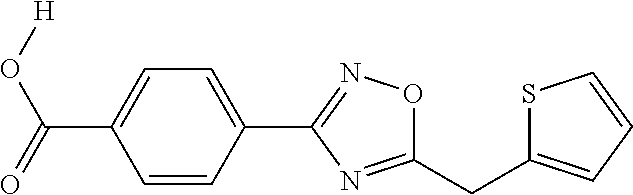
C1=CC(C2=NOC(CC3=CC=CS3)=N2)=CC=C1C(=O)O[H]
